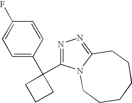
C1=C(C2(C3=NN=C4N3CCCCCC4)CCC2)C=CC(F)=C1
